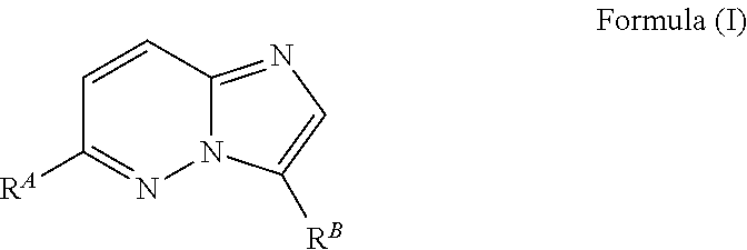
N12C(=NC=C1[RB])C=CC([RA])=N2
